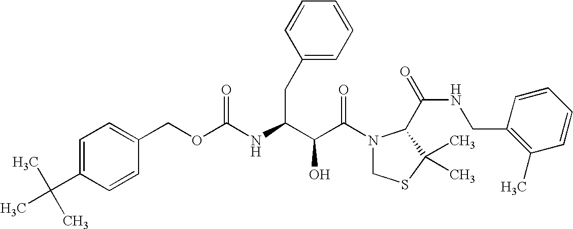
O(C(NC(C(C(N1CSC(C)(C)C1C(NCC1=C(C)C=CC=C1)=O)=O)O)CC1=CC=CC=C1)=O)CC1=CC=C(C(C)(C)C)C=C1
